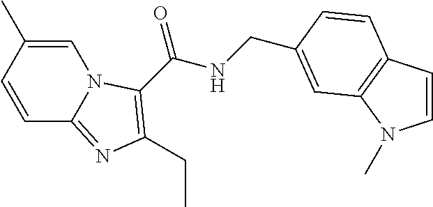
C1=C(C)C=CC2=NC(CC)=C(C(NCC3=CC4=C(C=CN4C)C=C3)=O)N12
